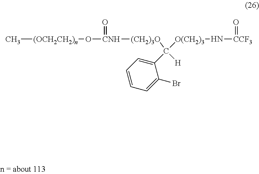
[(OCH2CH2)n](O[CNH]([(CH2)3O]C([O(CH2)3]N[CCF3]=O)(C1=CC=CC=C1Br)[H])=O)C
